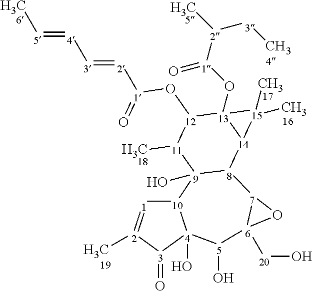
[10]12[1]=[2](C)[3](=O)[4]1(O)[5](O)[6]1([20]O)[7]([8]3[9]2(O)[11](C)[12](O[1](=O)[2]=[3][4]=[5]C)[13]2(O[1]([2](C)[3]C)=O)[14]3[15]2(C)C)O1
